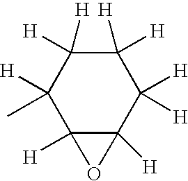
C1([H])(C)C2([H])C([H])(C([H])([H])C([H])([H])C1([H])[H])O2
